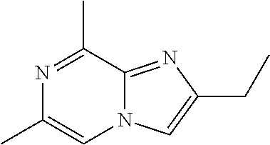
N1=C(C)C2=NC(CC)=CN2C=C1C
